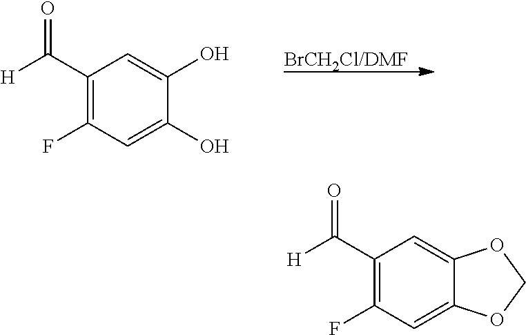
C1(C([H])=O)=C(F)C=C(O)C(O)=C1.C1(C([H])=O)=C(F)C=C2C(=C1)OCO2
